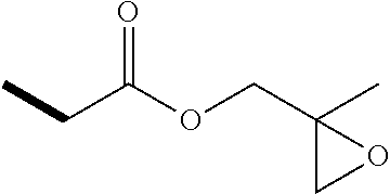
O=C(OCC1(C)CO1)CC
